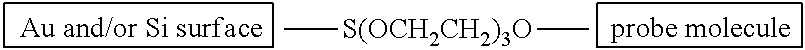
C[S(OCH2CH2)3O]C
